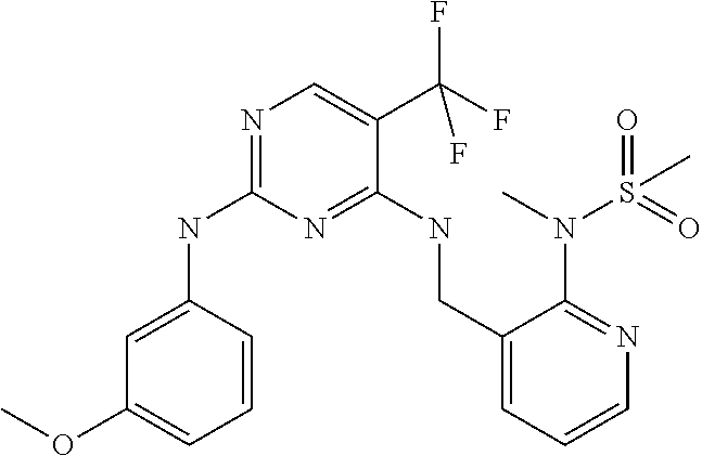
C1=C(NC2=NC=C(C(F)(F)F)C(NCC3=CC=CN=C3N(C)S(C)(=O)=O)=N2)C=CC=C1OC
